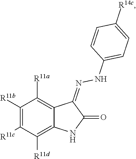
C1([R11b])=C([R11c])C([R11d])=C2C(=C1[R11a])C(=NNC1=CC=C([R14c])C=C1)C(=O)N2
